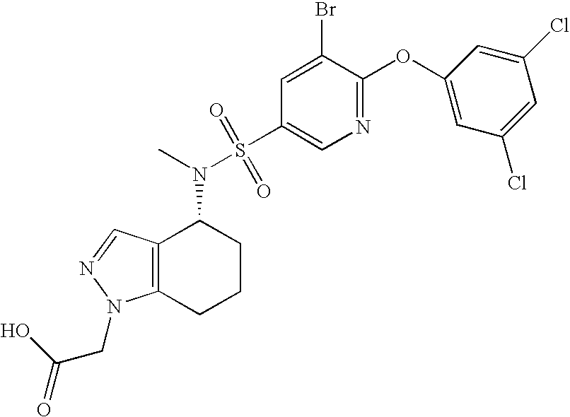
C12=C(CCCC1N(C)S(C1=CN=C(OC3=CC(Cl)=CC(Cl)=C3)C(Br)=C1)(=O)=O)N(CC(=O)O)N=C2
